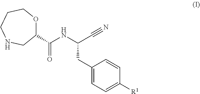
O1C(C(NC(C#N)CC2=CC=C([R1])C=C2)=O)CNCCC1
